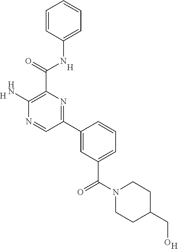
[H].[H].C1=CC(NC(C2=C(N)N=CC(C3=CC(C(N4CCC(CO)CC4)=O)=CC=C3)=N2)=O)=CC=C1.[H]
